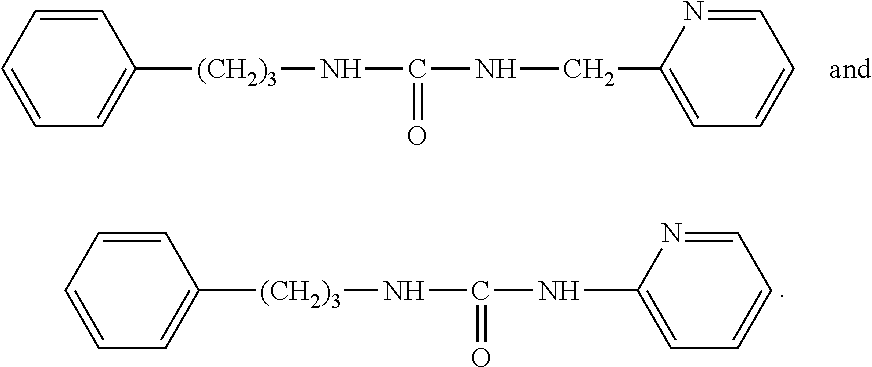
C1=CC=C([(CH2)3]NC(=O)NCC2=CC=CC=N2)C=C1.C1=CC=C([(CH2)3]NC(=O)NC2=CC=CC=N2)C=C1
